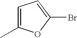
C1=C(C)OC(Br)=C1
